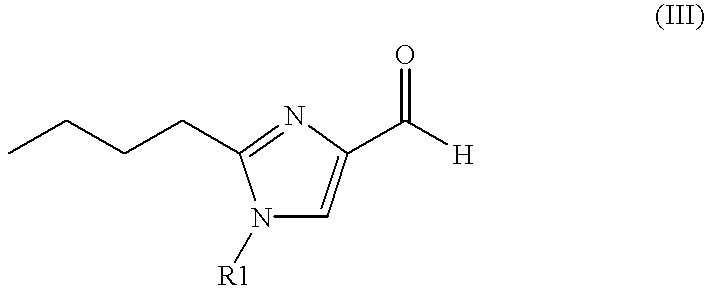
N1([R1])C=C(C([H])=O)N=C1CCCC
